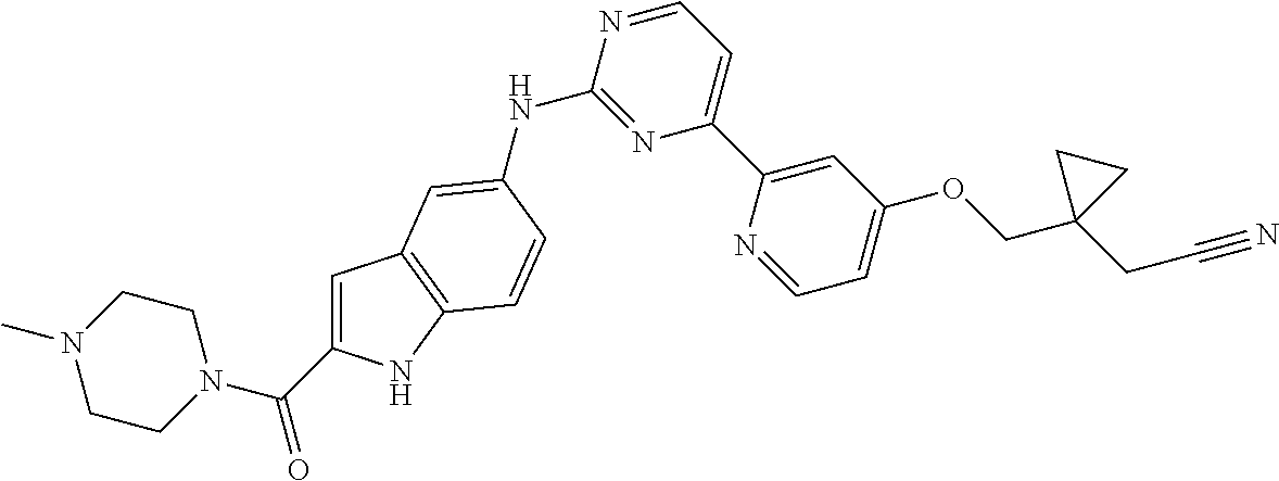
C1=C(OCC2(CC#N)CC2)C=C(C2=CC=NC(NC3=CC4=C(NC(C(N5CCN(C)CC5)=O)=C4)C=C3)=N2)N=C1
